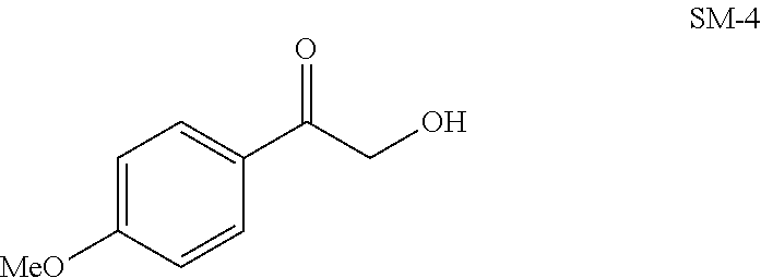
C1=C([MeO])C=CC(C(CO)=O)=C1
